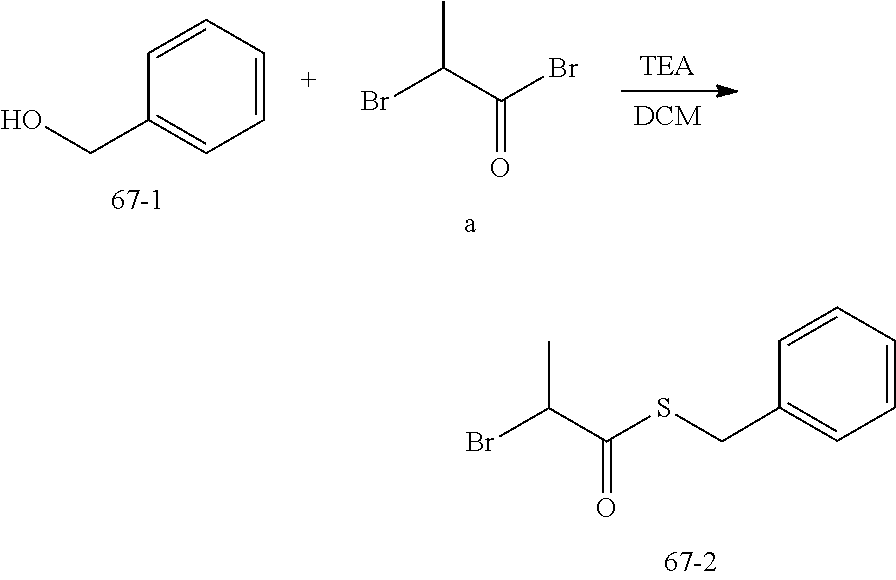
C1(CO)=CC=CC=C1.C(C(=O)Br)(Br)C.C1(CSC(C(Br)C)=O)=CC=CC=C1
